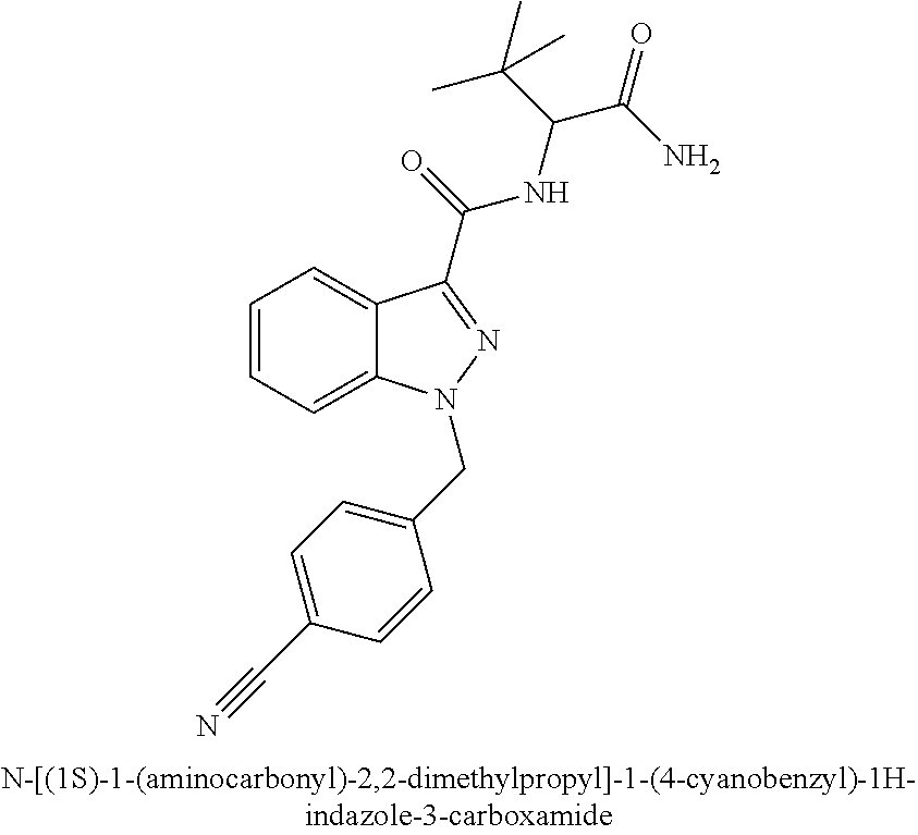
C1=CC=C2C(=C1)C(C(NC(C(C)(C)C)C(=O)N)=O)=NN2CC1=CC=C(C#N)C=C1
